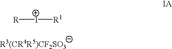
[R][I+][R1]
